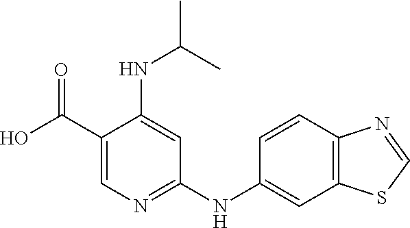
OC(C1=CN=C(NC2=CC3=C(C=C2)N=CS3)C=C1NC(C)C)=O
